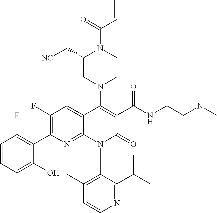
C1(F)=C(C2=C(F)C=CC=C2O)N=C2C(=C1)C(N1CCN(C(=O)C=C)C(C[NC])C1)=C(C(NCCN(C)C)=O)C(=O)N2C1=C(C)C=CN=C1C(C)C
